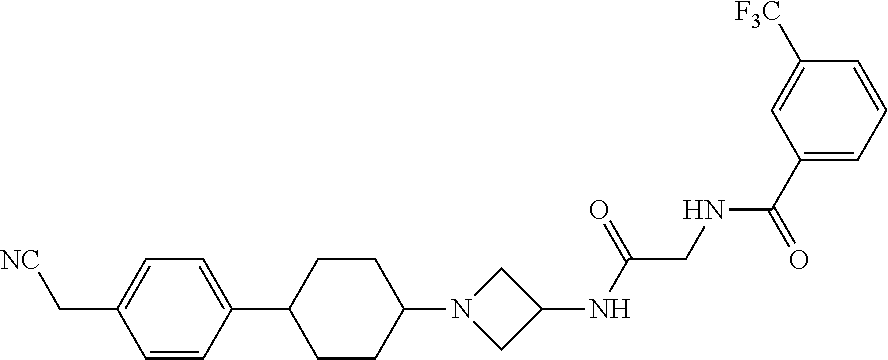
C1=CC(C2CCC(N3CC(NC(CNC(C4=CC=CC([F3C])=C4)=O)=O)C3)CC2)=CC=C1C[NC]
